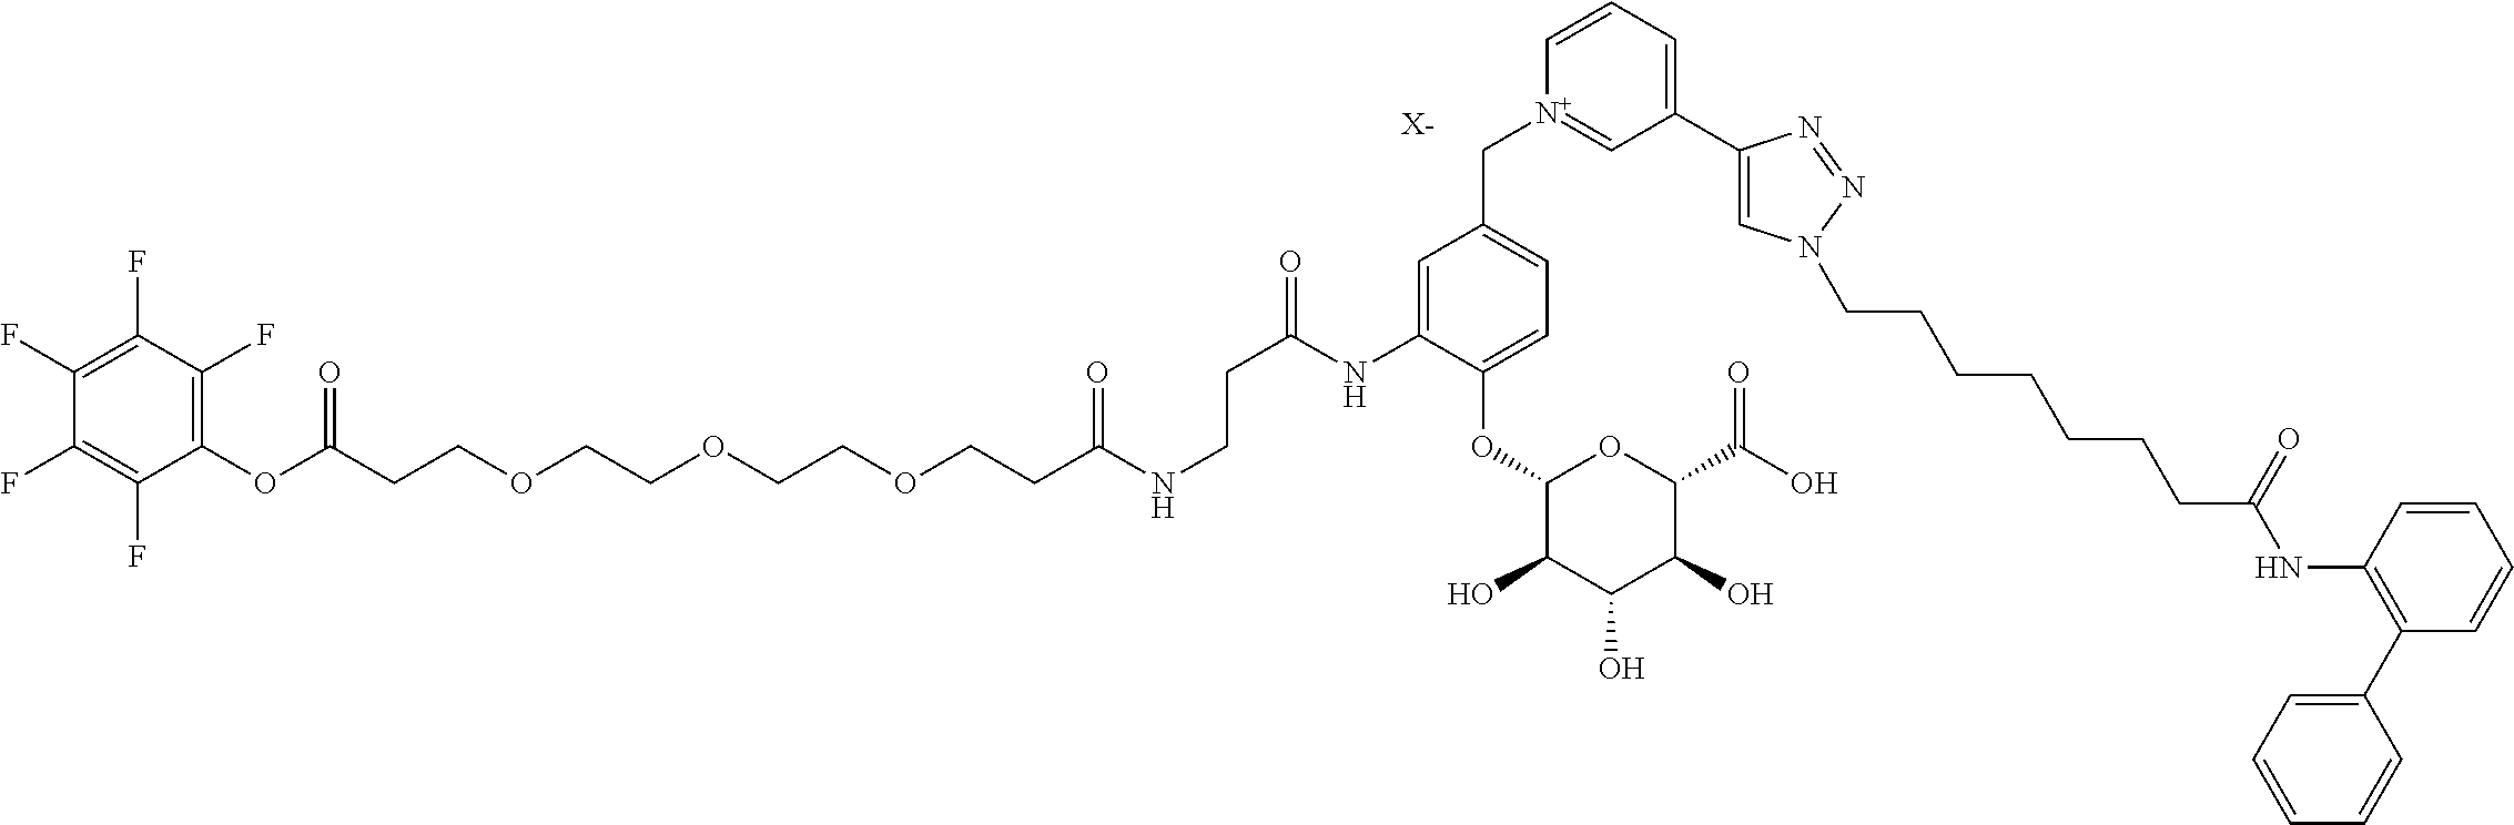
[X-].C(CCOCCOCCOCCC(NCCC(=O)NC1=CC(C[N+]2=CC(C3=CN(CCCCCCCC(NC4=C(C5=CC=CC=C5)C=CC=C4)=O)N=N3)=CC=C2)=CC=C1OC1C(O)C(O)C(O)C(C(O)=O)O1)=O)(OC1=C(F)C(F)=C(F)C(F)=C1F)=O
